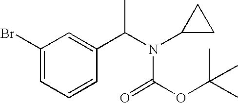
C1(Br)=CC=CC(C(N(C2CC2)C(OC(C)(C)C)=O)C)=C1
